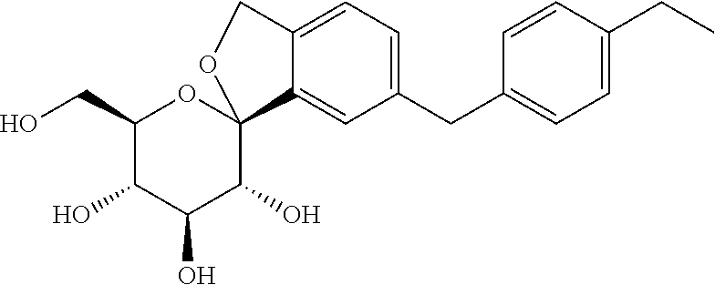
C12=CC(CC3=CC=C(CC)C=C3)=CC=C1COC21OC(CO)C(O)C(O)C1O
